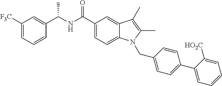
C1([F3C])=CC=CC(C(NC(C2=CC=C3C(=C2)C(C)=C(C)N3CC2=CC=C(C3=CC=CC=C3[HO2C])C=C2)=O)C)=C1
